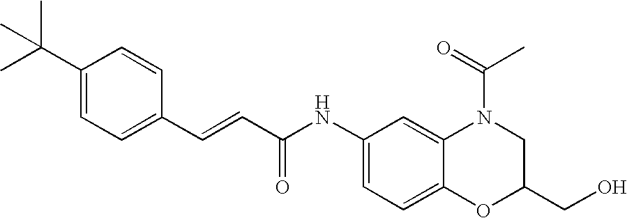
C(=CC(=O)NC1=CC=C2C(=C1)N(C(=O)C)CC(CO)O2)C1=CC=C(C(C)(C)C)C=C1
